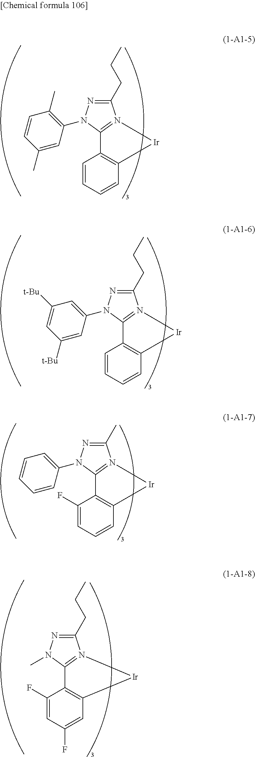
C1(CCC)=NN(C2=C(C)C=CC(C)=C2)C2=N1[Ir]C1=C2C=CC=C1.C1(CCC)=NN(C2=CC([t-Bu])=CC([t-Bu])=C2)C2=N1[Ir]C1=C2C=CC=C1.C1(C)=NN(C2=CC=CC=C2)C2=N1[Ir]C1=C2C(F)=CC=C1.C1(CCC)=NN(C)C2=N1[Ir]C1=C2C(F)=CC(F)=C1
